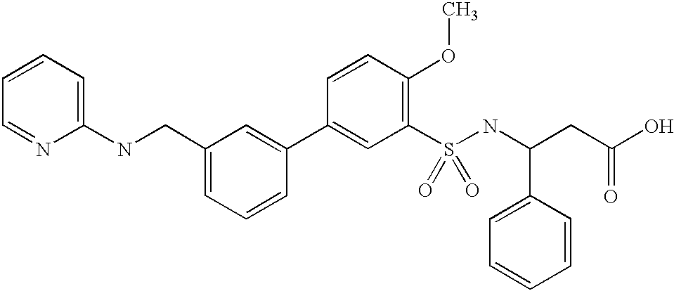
C(C1=CC=CC(C2=CC(S(NC(CC(O)=O)C3=CC=CC=C3)(=O)=O)=C(OC)C=C2)=C1)NC1=CC=CC=N1
